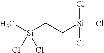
C[Si](CC[Si](Cl)(Cl)Cl)(Cl)Cl
